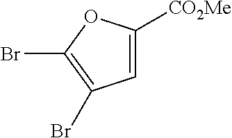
C1=C([CO2Me])OC(Br)=C1Br
